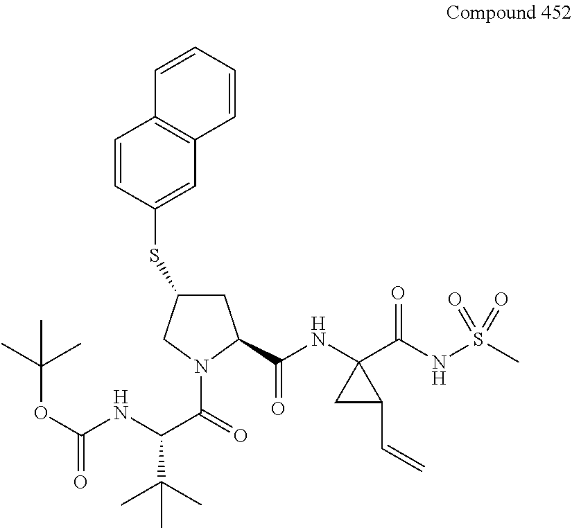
C1=CC(SC2CC(C(NC3(C(NS(C)(=O)=O)=O)CC3C=C)=O)N(C(=O)C(NC(OC(C)(C)C)=O)C(C)(C)C)C2)=CC2=C1C=CC=C2
